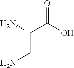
O=C(O)C(CN)N
